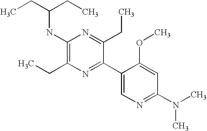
CCC(CC)NC1=C(CC)N=C(C2=CN=C(N(C)C)C=C2OC)C(CC)=N1
